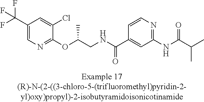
C1(C(F)(F)F)=CN=C(OC(CNC(C2=CC(NC(=O)C(C)C)=NC=C2)=O)C)C(Cl)=C1
